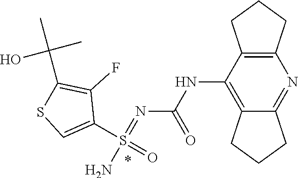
N(=S(=O)(N)C1=CSC(C(C)(O)C)=C1F)C(NC1=C2CCCC2=NC2=C1CCC2)=O
